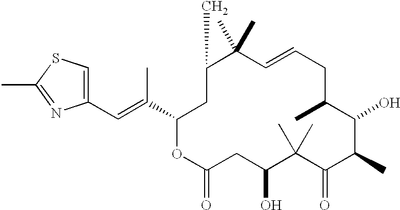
CC1=NC(C=C(C2CC(C)C(C)(C)C=CCC(C)C(O)C(C)C(=O)C(C)(C)C(O)CC(=O)O2)C)=CS1
